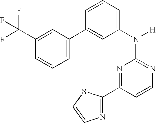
N1=C(N([H])C2=CC=CC(C3=CC=CC(C(F)(F)F)=C3)=C2)N=C(C2=NC=CS2)C=C1
